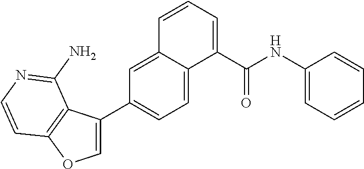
C1(C(NC2=CC=CC=C2)=O)=CC=CC2=CC(C3=COC4=C3C(N)=NC=C4)=CC=C12
